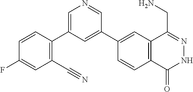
C1(C2=CC(C3=C(C#N)C=C(F)C=C3)=CN=C2)=CC2=C(C=C1)C(=O)NN=C2CN
